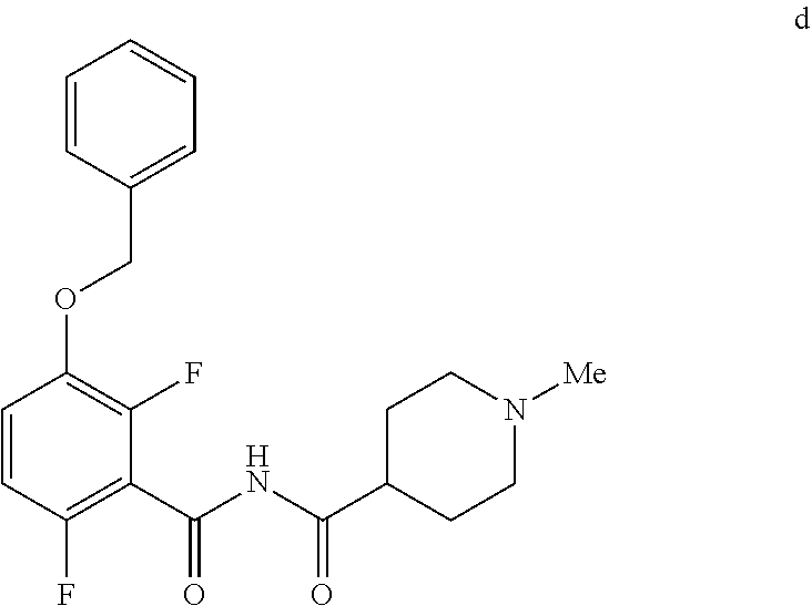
C1=CC(COC2=C(F)C(C(NC(C3CCN([Me])CC3)=O)=O)=C(F)C=C2)=CC=C1
